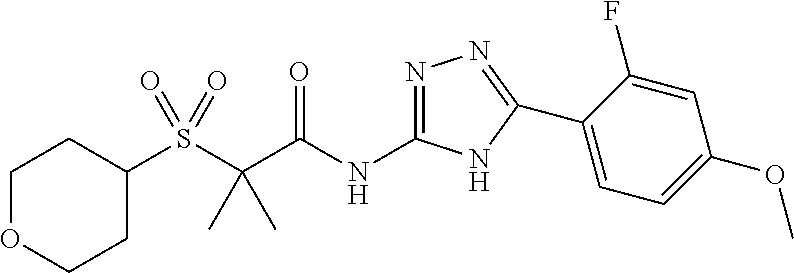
S(C(C(NC1=NN=C(C2=CC=C(OC)C=C2F)N1)=O)(C)C)(=O)(=O)C1CCOCC1
